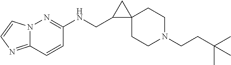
C(CN1CCC2(CC1)CC2CNC1=NN2C(=NC=C2)C=C1)C(C)(C)C
